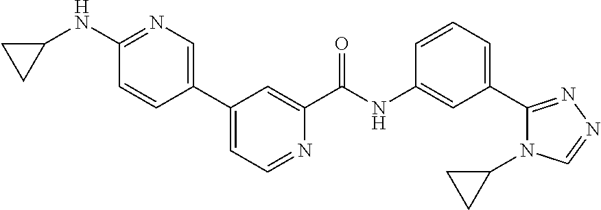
C1=CC=C(C2=NN=CN2C2CC2)C=C1NC(C1=CC(C2=CN=C(NC3CC3)C=C2)=CC=N1)=O
